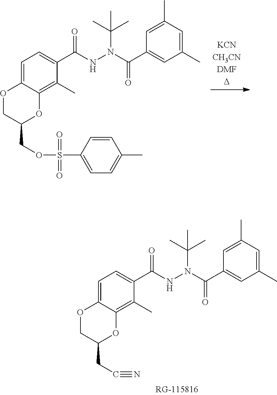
O1CC(CC#N)OC2=C(C)C(C(NN(C(C3=CC(C)=CC(C)=C3)=O)C(C)(C)C)=O)=CC=C12.O1CC(COS(=O)(=O)C2=CC=C(C)C=C2)OC2=C(C)C(C(NN(C(C3=CC(C)=CC(C)=C3)=O)C(C)(C)C)=O)=CC=C12
